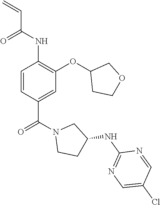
C=CC(=O)NC1=C(OC2CCOC2)C=C(C(=O)N2CCC(NC3=NC=C(Cl)C=N3)C2)C=C1
